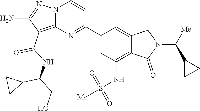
C1(C(NC(C2CC2)CO)=O)=C2N(N=C1N)C=CC(C1=CC(NS(=O)(=O)[Me])=C3C(=C1)CN(C(C1CC1)[Me])C3=O)=N2
